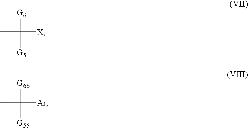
CC([G6])([G5])[X].CC([G66])([G55])[Ar]
